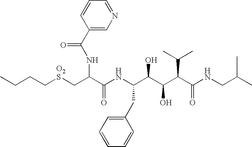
C(CC[O2S]CC(C(NC(C(C(C(C(NCC(C)C)=O)C(C)C)O)O)CC1=CC=CC=C1)=O)NC(=O)C1=CN=CC=C1)C
